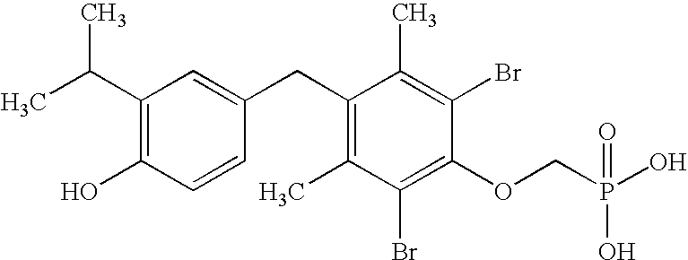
C1(C(C)C)=C(O)C=CC(CC2=C(C)C(Br)=C(OCP(=O)(O)O)C(Br)=C2C)=C1
